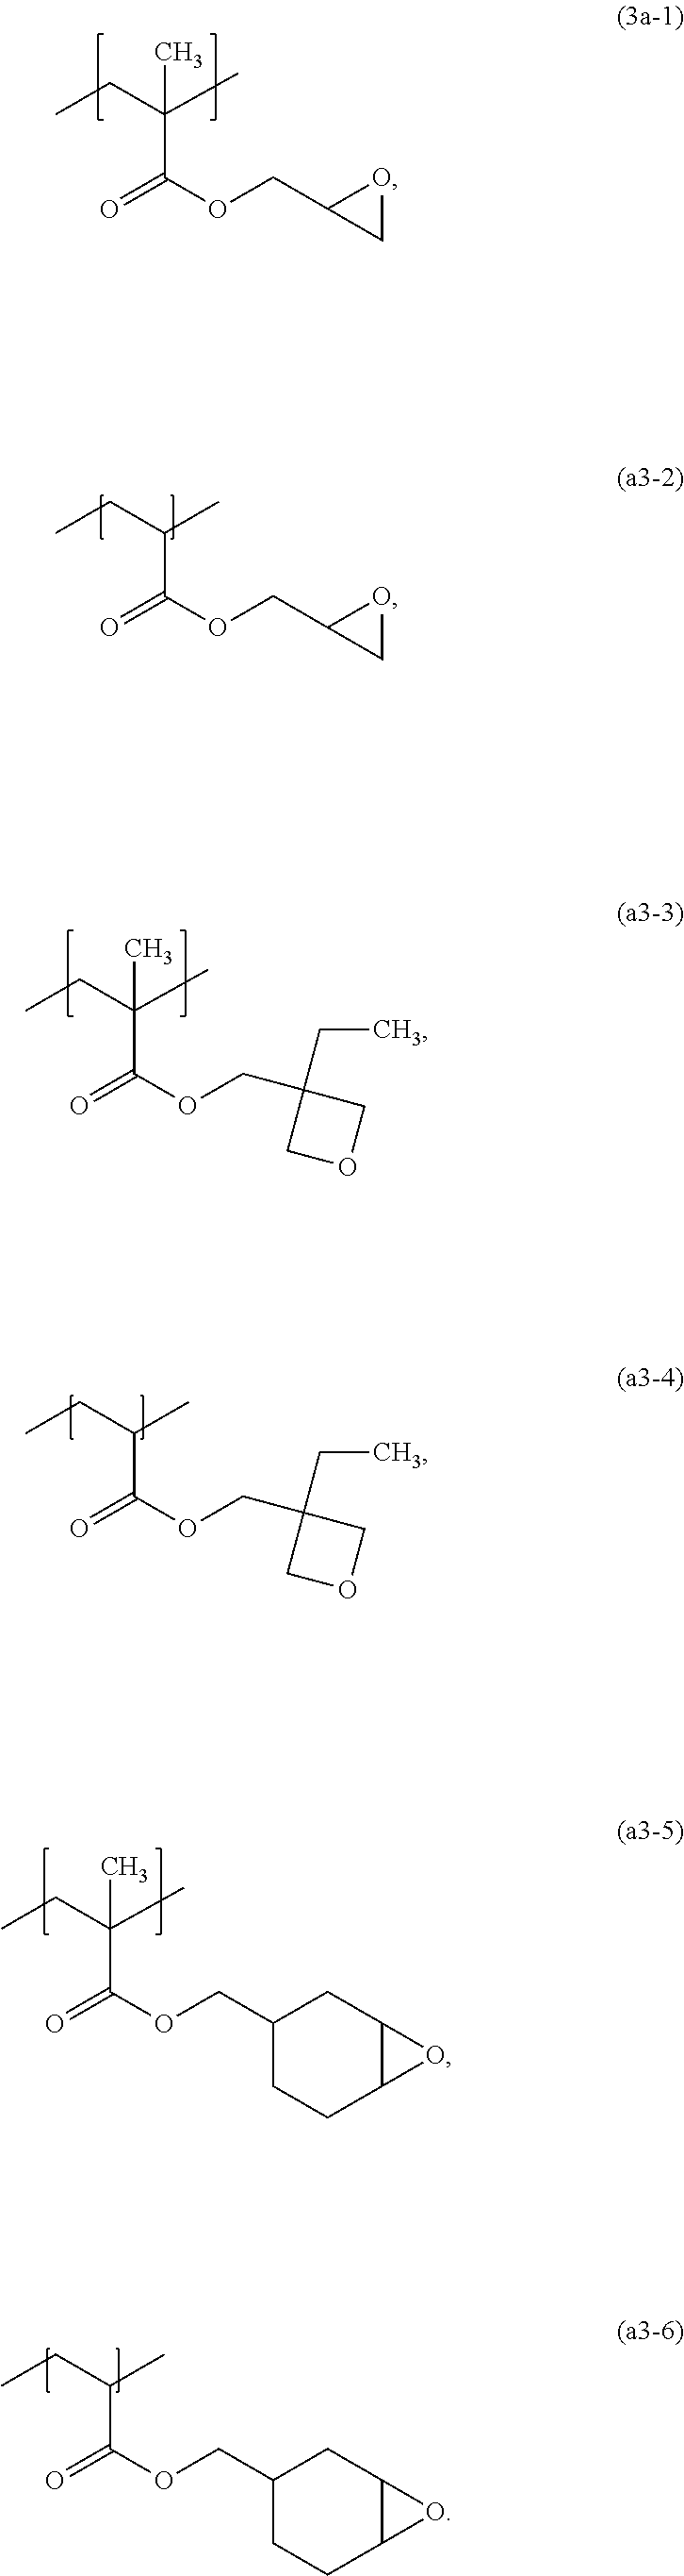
CC(CC)(C)C(OCC1CO1)=O.CC(CC)(C)C(OCC1(CC)COC1)=O.CC(CC)(C)C(OCC1CCC2C(C1)O2)=O.C(CC)(C)C(OCC1CO1)=O.C(CC)(C)C(OCC1(CC)COC1)=O.C(CC)(C)C(OCC1CCC2C(C1)O2)=O
